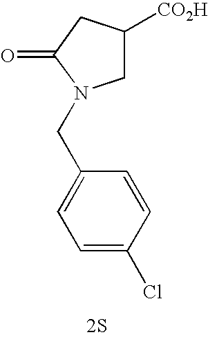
C1([CO2H])CN(CC2=CC=C(Cl)C=C2)C(=O)C1.[2S]
